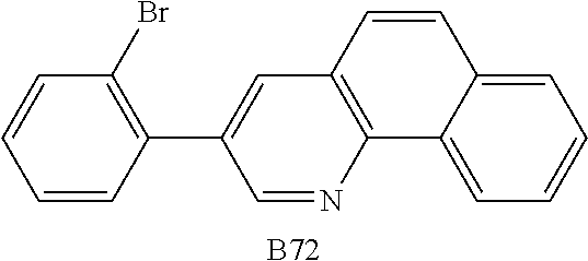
C1=C2C(=CC=C1)C1=C(C=C2)C=C(C2=C(Br)C=CC=C2)C=N1.[B72]
